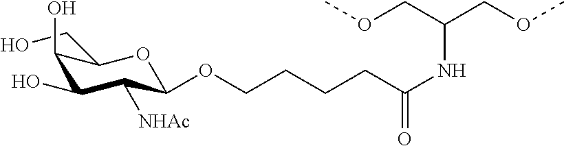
C1(O)C([NHAc])C(OCCCCC(NC(COC)COC)=O)OC(CO)C1O
